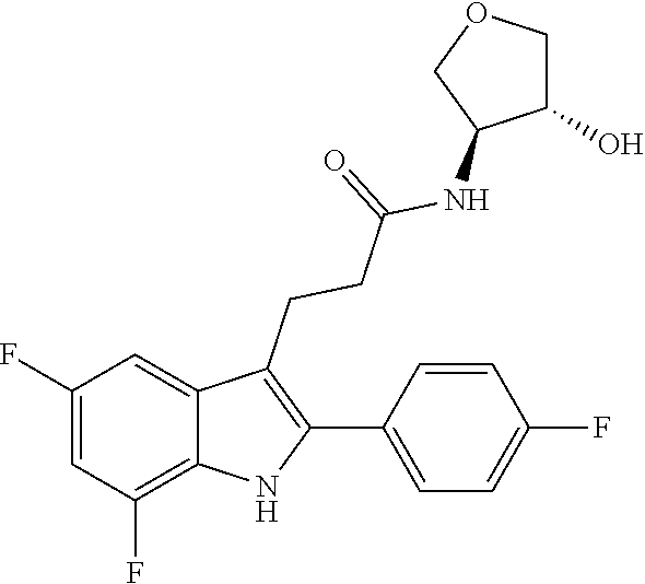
C1C(NC(CCC2=C(C3=CC=C(F)C=C3)NC3=C(F)C=C(F)C=C23)=O)C(O)CO1
